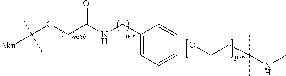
[Akn]C(OCC(NCC1=CC=CC=C1)=O)(C)C.COCCC(NC)(C)C
